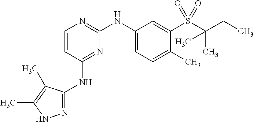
N1=C(NC2=NC(NC3=CC=C(C)C(S(C(CC)(C)C)(=O)=O)=C3)=NC=C2)C(C)=C(C)N1
